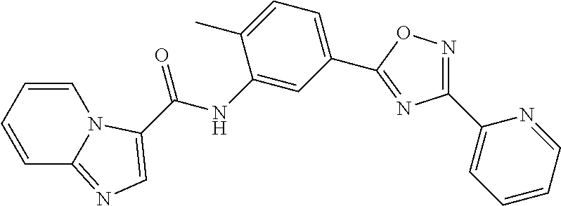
C1=CC=CN2C1=NC=C2C(NC1=CC(C2=NC(C3=CC=CC=N3)=NO2)=CC=C1C)=O
